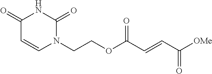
N1(CCOC(C=CC([OMe])=O)=O)C(=O)NC(=O)C=C1
